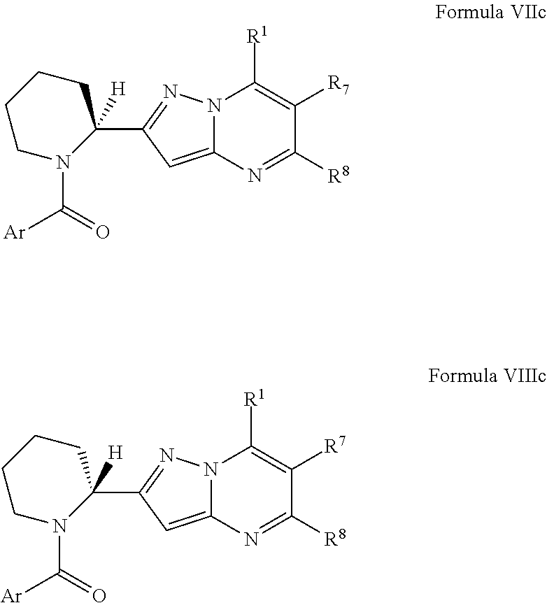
N12C(=CC(C3([H])N(C([Ar])=O)CCCC3)=N1)N=C([R8])C([R7])=C2[R1].N12C(=CC(C3([H])N(C([Ar])=O)CCCC3)=N1)N=C([R8])C([R7])=C2[R1]
